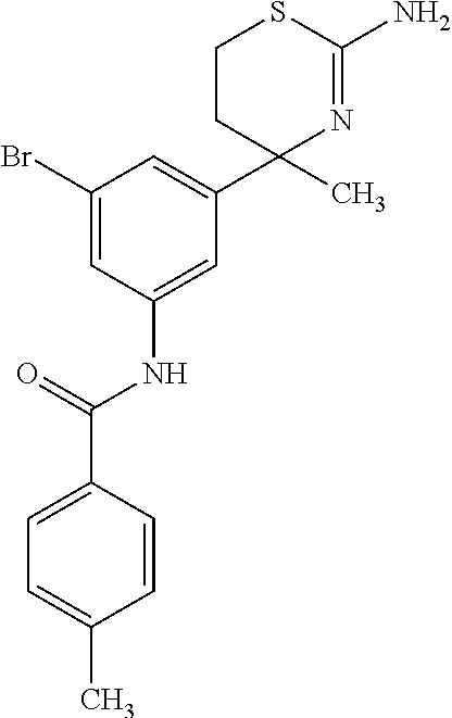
C1=C(C(=O)NC2=CC(C3(C)N=C(N)SCC3)=CC(Br)=C2)C=CC(C)=C1
